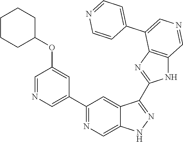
C1(C2=CN=CC(OC3CCCCC3)=C2)=NC=C2C(=C1)C(C1=NC3=C(N1)C=NC=C3C1=CC=NC=C1)=NN2
